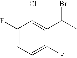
C1(F)=CC=C(F)C(C(C)Br)=C1Cl
